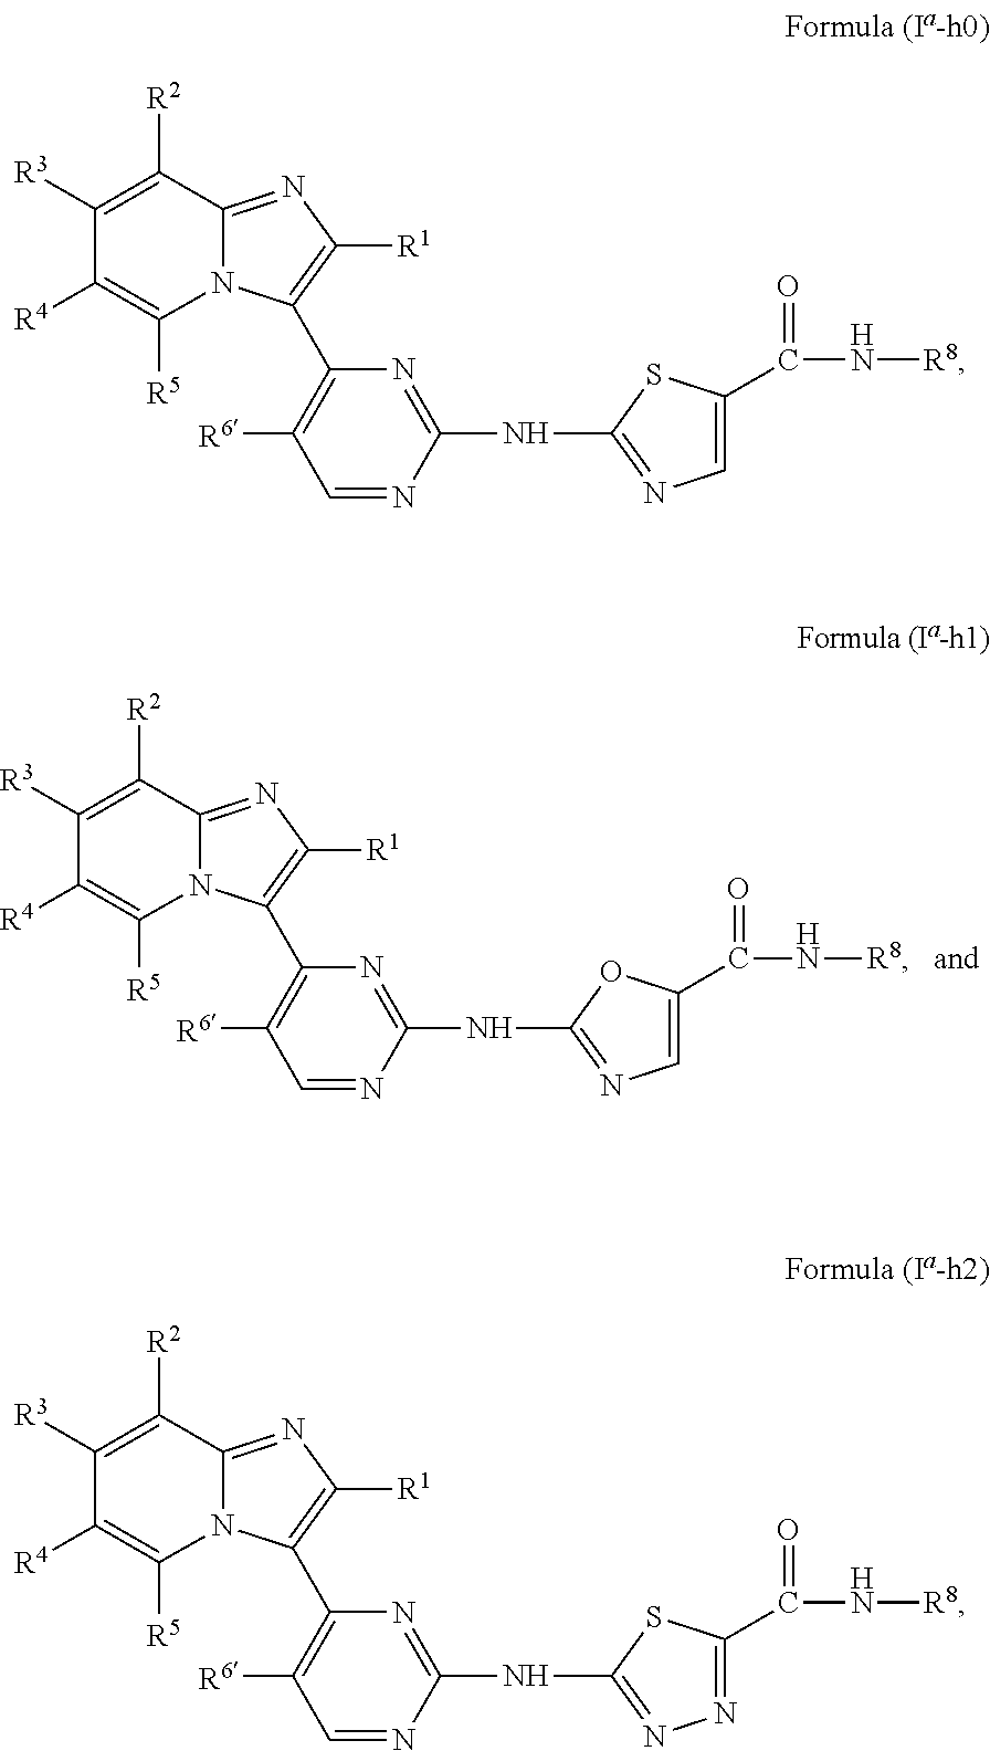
N1=CC([R6])=C(C2=C([R1])N=C3N2C([R5])=C([R4])C([R3])=C3[R2])N=C1NC1=NC=C(C(=O)N[R8])S1.N1=CC([R6])=C(C2=C([R1])N=C3N2C([R5])=C([R4])C([R3])=C3[R2])N=C1NC1=NN=C(C(=O)N[R8])S1.N1=CC([R6])=C(C2=C([R1])N=C3N2C([R5])=C([R4])C([R3])=C3[R2])N=C1NC1=NC=C(C(=O)N[R8])O1
